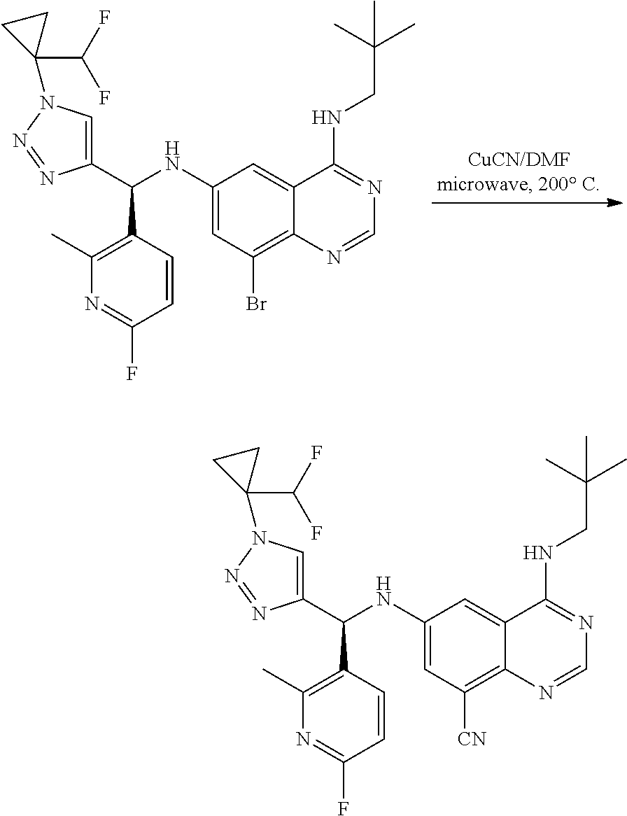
C1(NC(C2=CN(C3(C(F)F)CC3)N=N2)C2=C(C)N=C(F)C=C2)=CC(Br)=C2C(=C1)C(NCC(C)(C)C)=NC=N2.C1(NC(C2=CN(C3(C(F)F)CC3)N=N2)C2=C(C)N=C(F)C=C2)=CC([CN])=C2C(=C1)C(NCC(C)(C)C)=NC=N2
